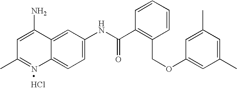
CC1=NC2=CC=C(NC(C3=C(COC4=CC(C)=CC(C)=C4)C=CC=C3)=O)C=C2C(N)=C1.Cl
